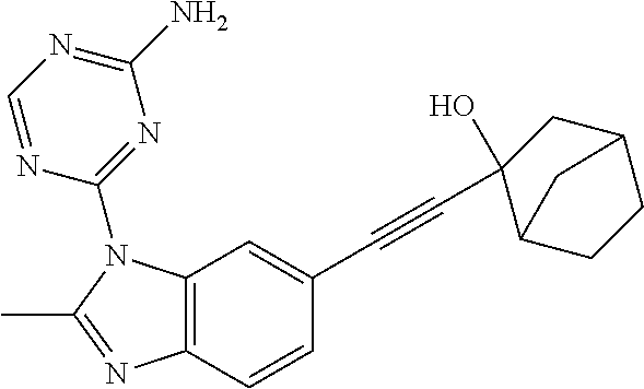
C12=C(C=CC(C#CC3(O)C4CCC(C3)C4)=C1)N=C(C)N2C1=NC(N)=NC=N1
